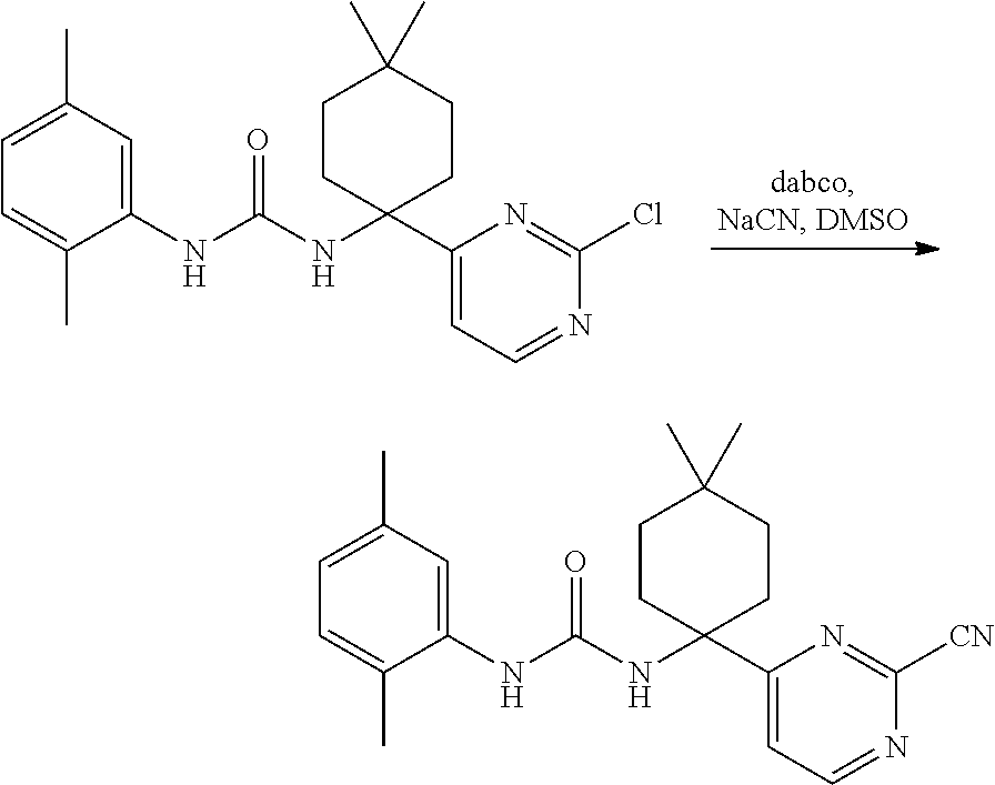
C1(C2(NC(NC3=CC(C)=CC=C3C)=O)CCC(C)(C)CC2)=CC=NC(Cl)=N1.C1(C2(NC(NC3=CC(C)=CC=C3C)=O)CCC(C)(C)CC2)=CC=NC([CN])=N1
